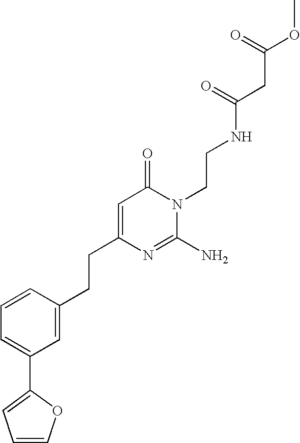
C(C1=CC(=O)N(CCNC(CC(OC)=O)=O)C(N)=N1)CC1=CC(C2=CC=CO2)=CC=C1
